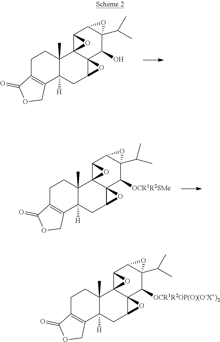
C1C2=C(C3([H])C(C)(C1)C14C5(C(C3)O5)C(O)C3(C(C)C)C(C1O4)O3)COC2=O.C1C2=C(C3([H])C(C)(C1)C14C5(C(C3)O5)C([OCR1R2SMe])C3(C(C)C)C(C1O4)O3)COC2=O.C1C2=C(C3([H])C(C)(C1)C14C5(C(C3)O5)C([OCR1R2OP(O)(O-X+)2])C3(C(C)C)C(C1O4)O3)COC2=O
